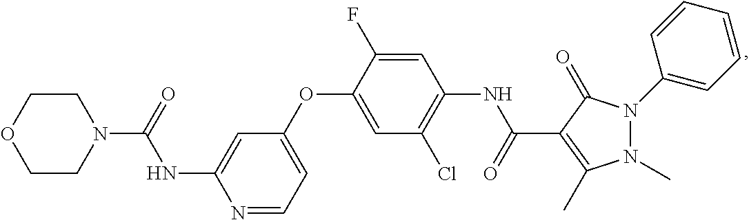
C1(OC2=CC(Cl)=C(NC(C3=C(C)N(C)N(C4=CC=CC=C4)C3=O)=O)C=C2F)=CC=NC(NC(=O)N2CCOCC2)=C1
